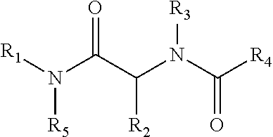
N(C(=O)C([R2])N([R3])C(=O)[R4])([R1])[R5]
